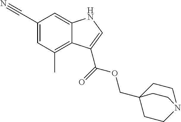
C12=C(C)C=C(C#N)C=C1NC=C2C(=O)OCC12CCN(CC1)CC2
